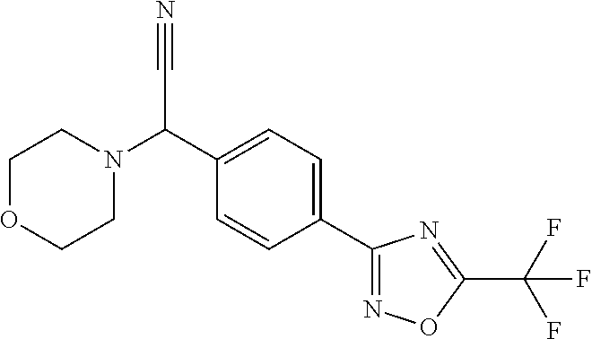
N1(C(C2=CC=C(C3=NOC(C(F)(F)F)=N3)C=C2)C#N)CCOCC1
